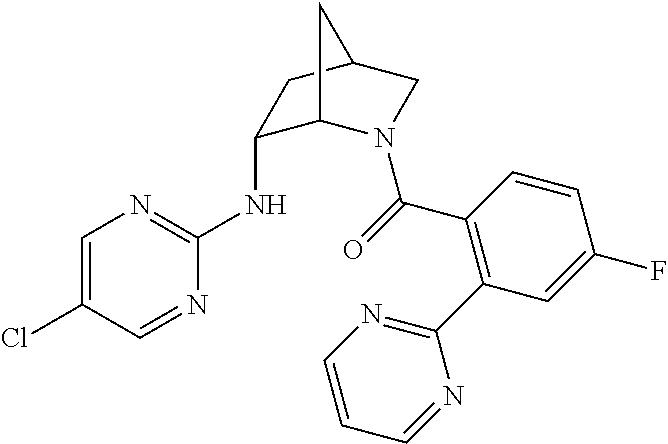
C1=C(Cl)C=NC(NC2C3N(C(=O)C4=C(C5=NC=CC=N5)C=C(F)C=C4)CC(C2)C3)=N1
